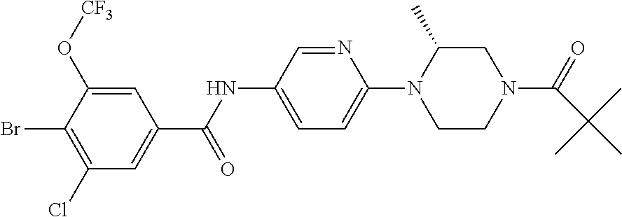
C1=C(O[CF3])C(Br)=C(Cl)C=C1C(NC1=CC=C(N2CCN(C(=O)C(C)(C)C)CC2C)N=C1)=O
